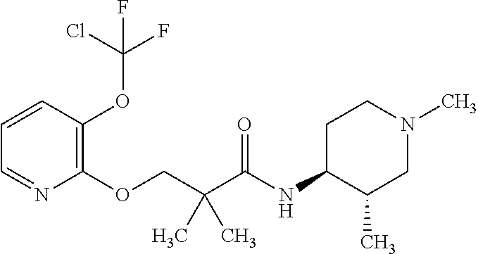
C1=NC(OCC(C)(C)C(=O)NC2C(C)CN(C)CC2)=C(OC(F)(Cl)F)C=C1
